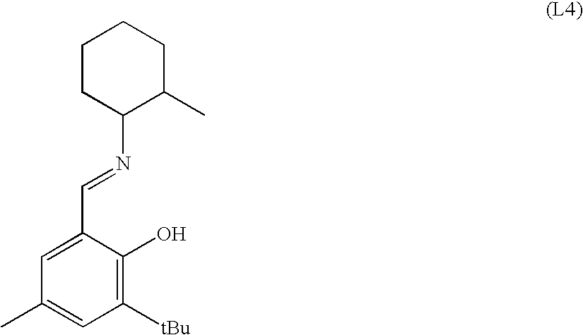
C1=C(C=NC2C(C)CCCC2)C(O)=C([tBu])C=C1C
